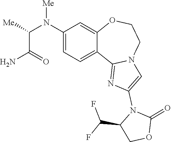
C(C1COC(=O)N1C1=CN2C(=N1)C1=CC=C(N(C(C(N)=O)[Me])[Me])C=C1OCC2)(F)F
